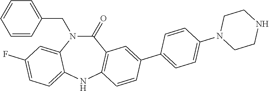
C1(CN2C(=O)C3=C(NC4=CC=C(F)C=C24)C=CC(C2=CC=C(N4CCNCC4)C=C2)=C3)=CC=CC=C1
